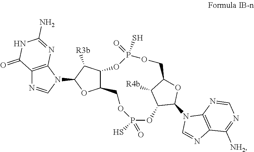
C12=C(N(C3OC4C(C3[R3b])OP(S)(=O)OCC3OC(N5C=NC6=C5N=CN=C6[NH2])C(OP(=O)(S)OC4)C3[R4b])C=N1)N=C(N)NC2=O
